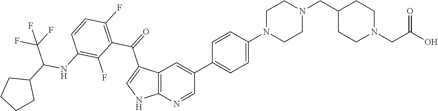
C12=C(N=CC(C3=CC=C(N4CCN(CC5CCN(CC(O)=O)CC5)CC4)C=C3)=C1)NC=C2C(=O)C1=C(F)C=CC(NC(C2CCCC2)C(F)(F)F)=C1F
